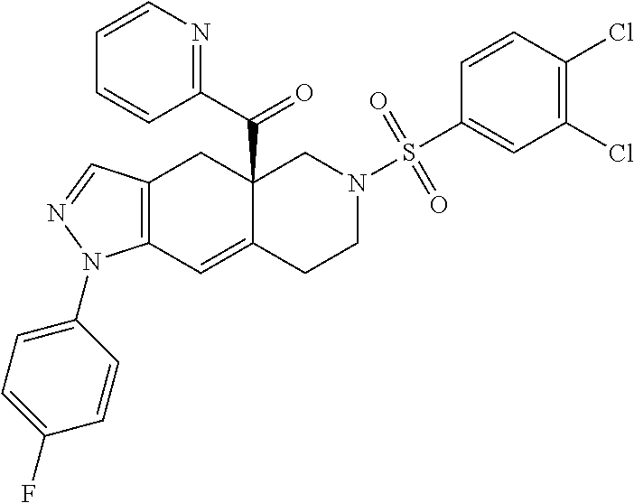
C12=C(C=NN1C1=CC=C(F)C=C1)CC1(C(=O)C3=NC=CC=C3)C(=C2)CCN(S(C2=CC(Cl)=C(Cl)C=C2)(=O)=O)C1
